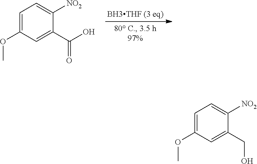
C1=C(OC)C=C(C(O)=O)C([NO2])=C1.C1=C(OC)C=C(CO)C([NO2])=C1
